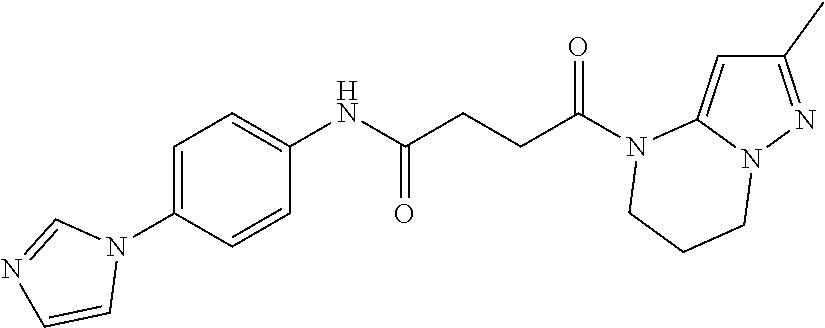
C1(C)=NN2C(=C1)N(C(CCC(NC1=CC=C(N3C=NC=C3)C=C1)=O)=O)CCC2
